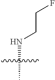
N(C)CCF
